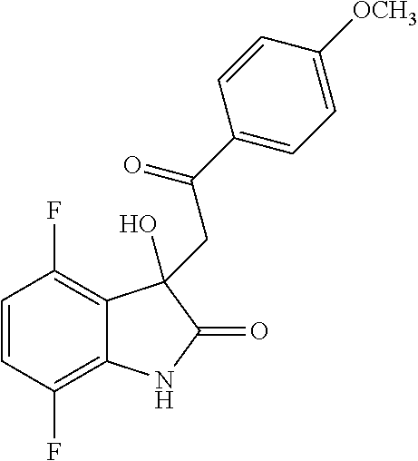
C1=CC(F)=C2C(=C1F)C(O)(CC(C1=CC=C([OCH3])C=C1)=O)C(=O)N2
